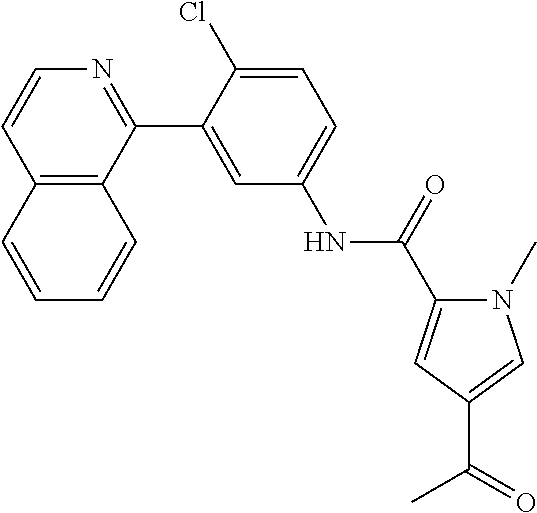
C12=C(C(C3=CC(NC(=O)C4=CC(C(=O)C)=CN4C)=CC=C3Cl)=NC=C1)C=CC=C2
